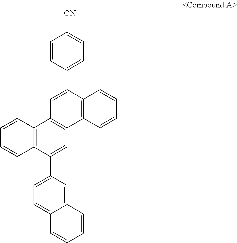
C12=C(C(C3=CC=C4C(=C3)C=CC=C4)=CC3=C1C=C(C1=CC=C([CN])C=C1)C1=C3C=CC=C1)C=CC=C2
